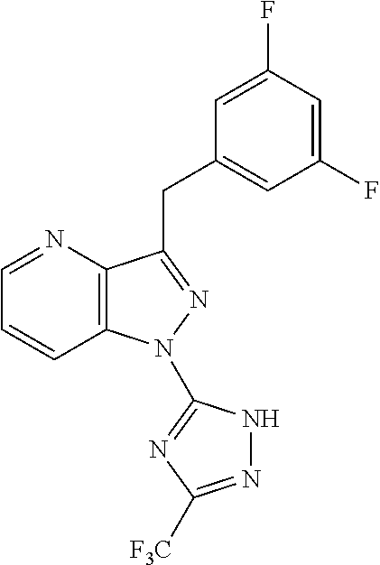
C1=NC2=C(C=C1)N(C1=NC([F3C])=NN1)N=C2CC1=CC(F)=CC(F)=C1
